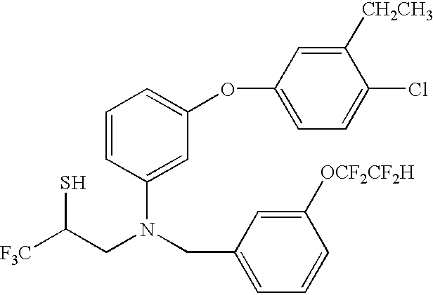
[F3C]C(CN(CC1=CC=CC([OCF2CF2H])=C1)C1=CC(OC2=CC=C(Cl)C([CH2CH3])=C2)=CC=C1)S
